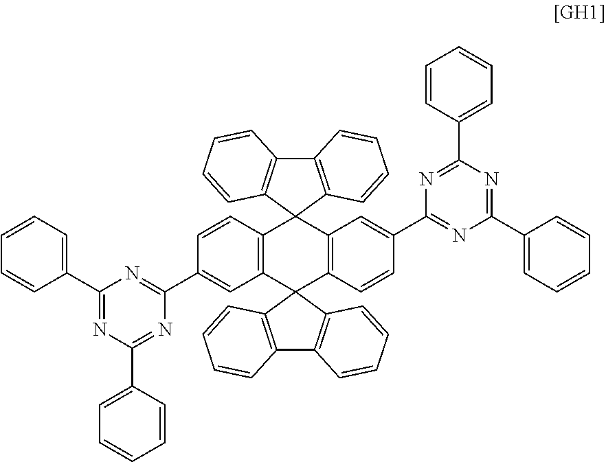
C12=C(C=CC=C1)C1(C3=C2C=CC=C3)C2=C(C=C(C3=NC(C4=CC=CC=C4)=NC(C4=CC=CC=C4)=N3)C=C2)C2(C3=C(C4=C2C=CC=C4)C=CC=C3)C2=C1C=C(C1=NC(C3=CC=CC=C3)=NC(C3=CC=CC=C3)=N1)C=C2
